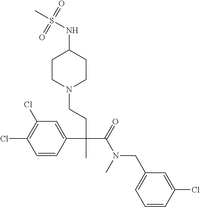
C1=CC(C(CCN2CCC(NS(C)(=O)=O)CC2)(C(=O)N(CC2=CC=CC(Cl)=C2)C)C)=CC(Cl)=C1Cl
